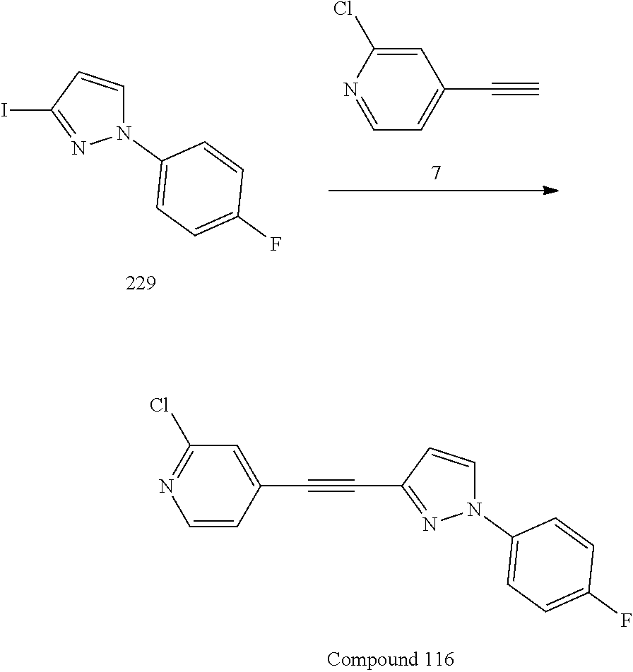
N1(C2=CC=C(F)C=C2)C=CC(C#CC2=CC(Cl)=NC=C2)=N1.N1(C2=CC=C(F)C=C2)C=CC(I)=N1.C1=C(Cl)N=CC=C1C#C
